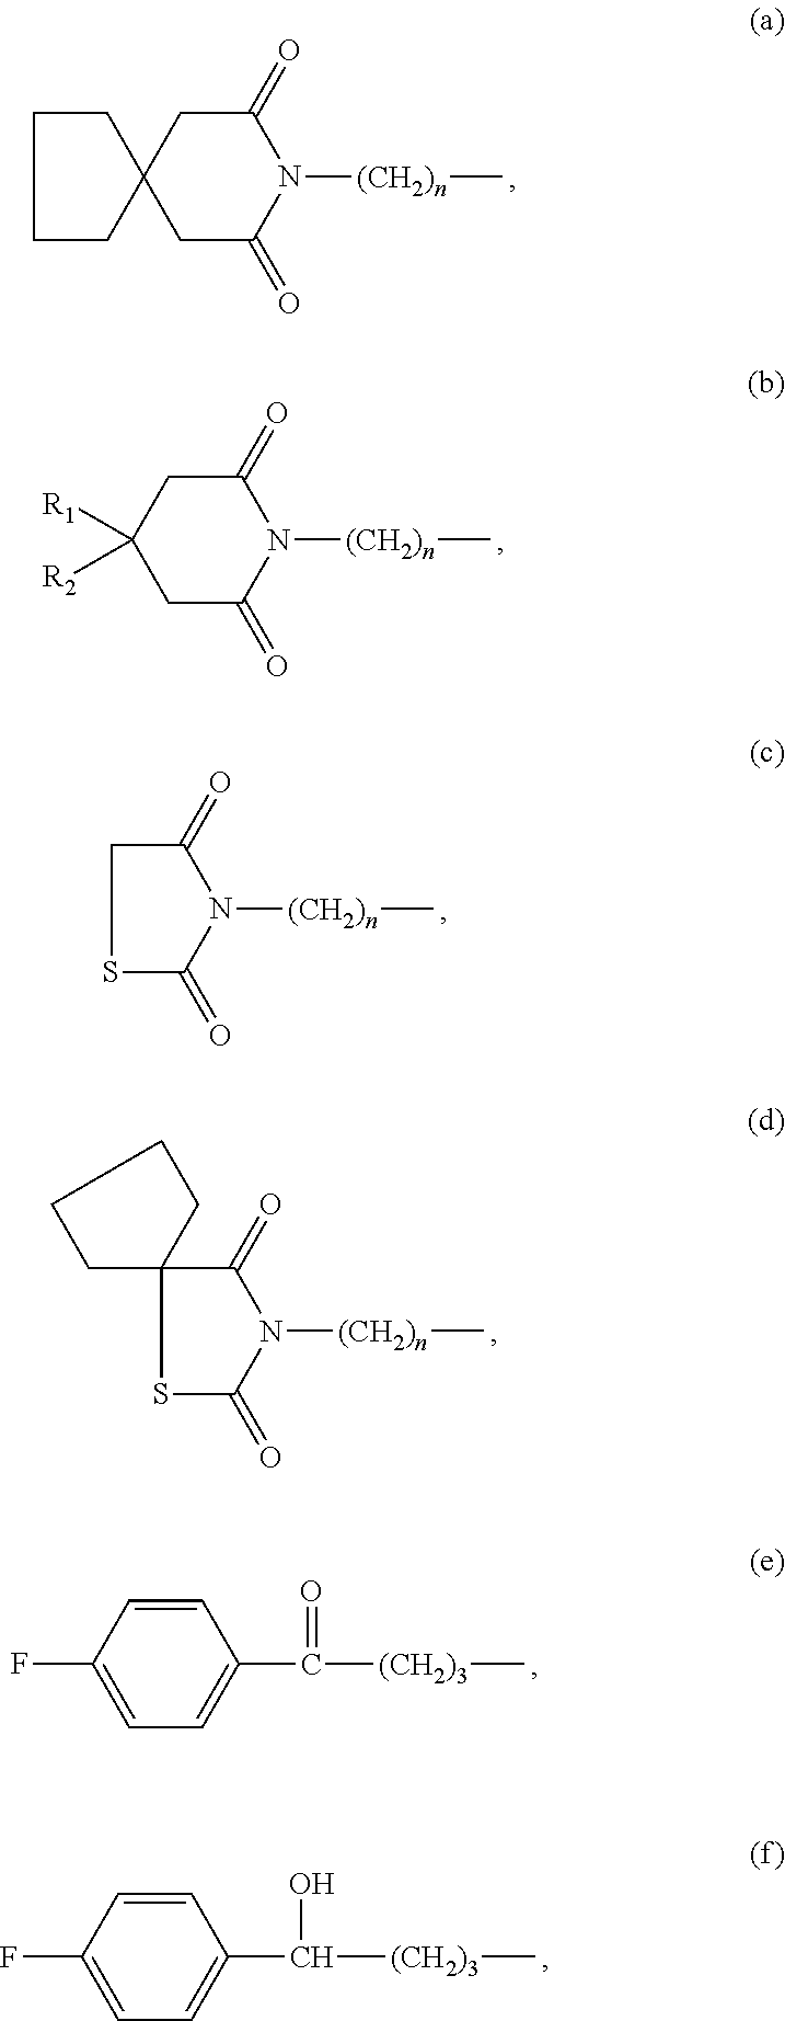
C1CCCC12CC(=O)N([(CH2)n]C)C(=O)C2.C1([R1])([R2])CC(=O)N([(CH2)n]C)C(=O)C1.S1C(=O)N([(CH2)n]C)C(=O)C1.S1C(=O)N([(CH2)n]C)C(=O)C12CCCC2.C([(CH2)3]C)(C1=CC=C(F)C=C1)=O.C(C1=CC=C(F)C=C1)(O)[(CH2)3]C
